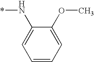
C1=CC=C(OC)C(N*)=C1
